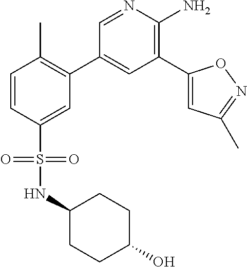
C1=CC(S(=O)(NC2CCC(O)CC2)=O)=CC(C2=CC(C3=CC(C)=NO3)=C(N)N=C2)=C1C
